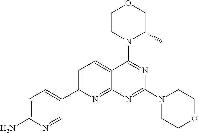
C1=C(C2=CC=C(N)N=C2)N=C2C(=C1)C(N1C(C)COCC1)=NC(N1CCOCC1)=N2
